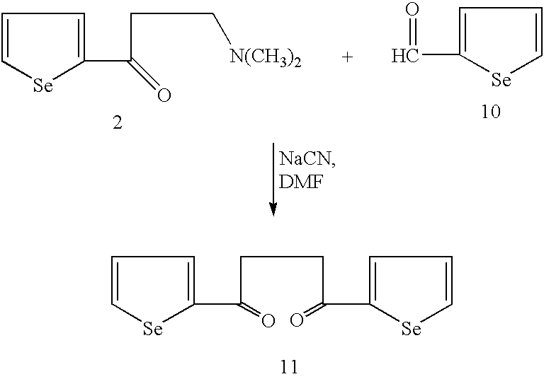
C1=C(C=O)[Se]C=C1.C1=C[Se]C(C(CC[N(CH3)2])=O)=C1.C1=C[Se]C(C(CCC(C2=CC=C[Se]2)=O)=O)=C1
